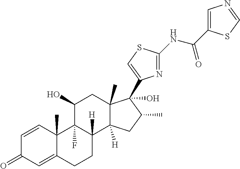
C1=CC2(C)C(=CC1=O)CCC1([H])C2(F)C(O)CC2(C)C1([H])CC(C)C2(O)C1=CSC(NC(C2=CN=CS2)=O)=N1
